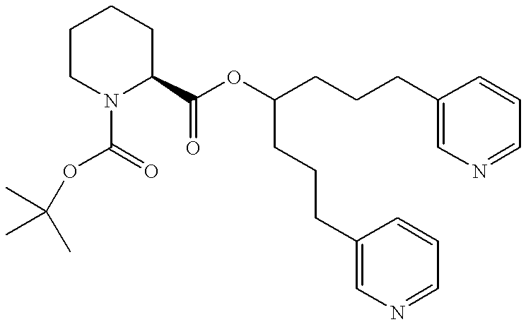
C(OC(C1CCCCN1C(=O)OC(C)(C)C)=O)(CCCC1=CN=CC=C1)CCCC1=CN=CC=C1
